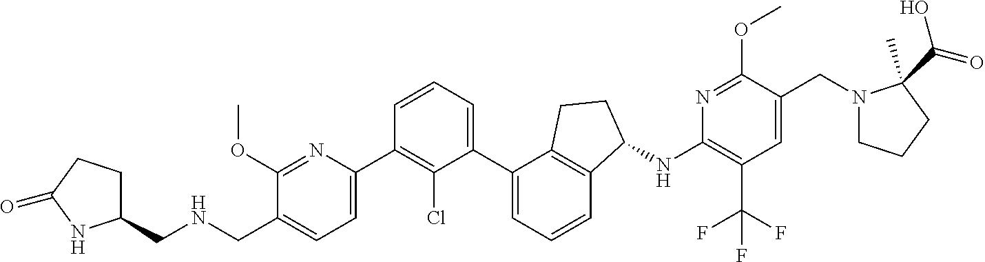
C1(CNCC2=CC=C(C3=C(Cl)C(C4=CC=CC5=C4CCC5NC4=C(C(F)(F)F)C=C(CN5CCCC5(C)C(=O)O)C(OC)=N4)=CC=C3)N=C2OC)CCC(=O)N1
